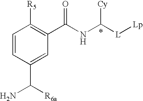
C1=CC(C([R6a])N)=CC(C(NC([L][Lp])[Cy])=O)=C1[R5]
